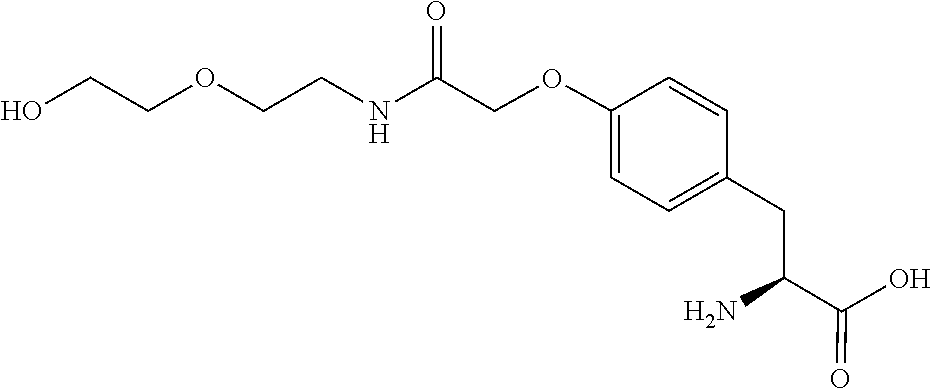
C(C(=O)O)(N)CC1=CC=C(OCC(=O)NCCOCCO)C=C1
